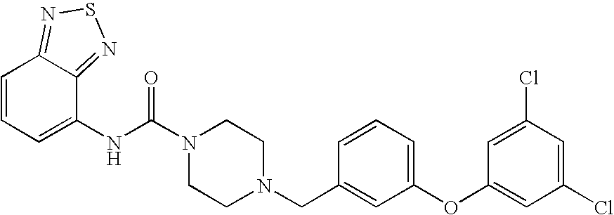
N(C(N1CCN(CC2=CC(OC3=CC(Cl)=CC(Cl)=C3)=CC=C2)CC1)=O)C1=CC=CC2=NSN=C12
